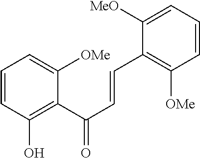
C1=CC=C([MeO])C(C=CC(C2=C(O)C=CC=C2[OMe])=O)=C1[OMe]
